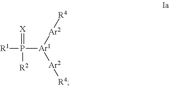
[R1]P(=[X])([Ar1]([Ar2][R4])[Ar2][R4])[R2]
